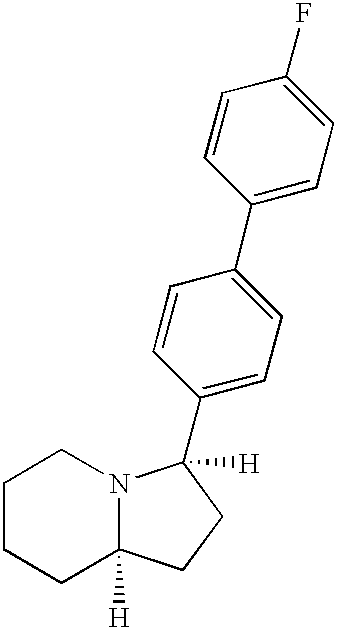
C1(C2([H])N3C([H])(CCCC3)CC2)=CC=C(C2=CC=C(F)C=C2)C=C1
